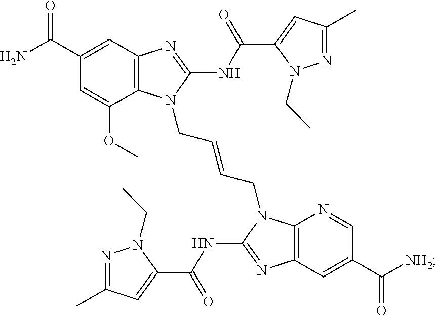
C12=C(N=C(NC(C3=CC(C)=NN3CC)=O)N1CC=CCN1C3=C(N=C1NC(C1=CC(C)=NN1CC)=O)C=C(C([NH2])=O)C=N3)C=C(C(N)=O)C=C2OC
